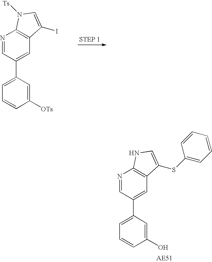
N1=CC(C2=CC=CC([OTs])=C2)=CC2=C1N([Ts])C=C2I.N1=CC(C2=CC=CC(O)=C2)=CC2=C1NC=C2SC1=CC=CC=C1
